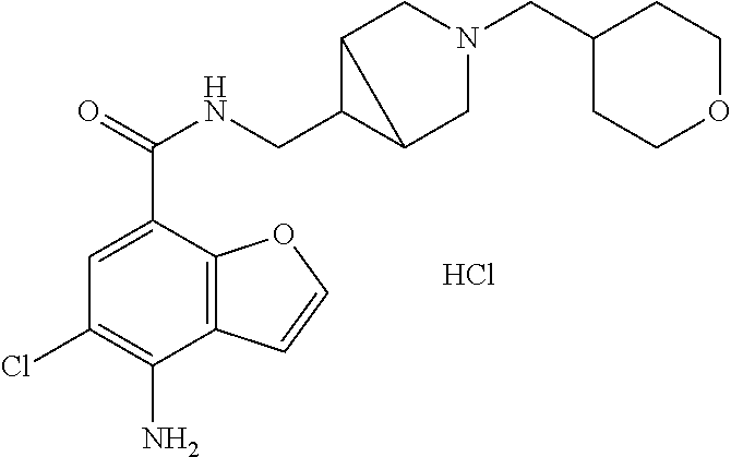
C1=C(C(=O)NCC2C3CN(CC4CCOCC4)CC23)C2=C(C(N)=C1Cl)C=CO2.Cl
